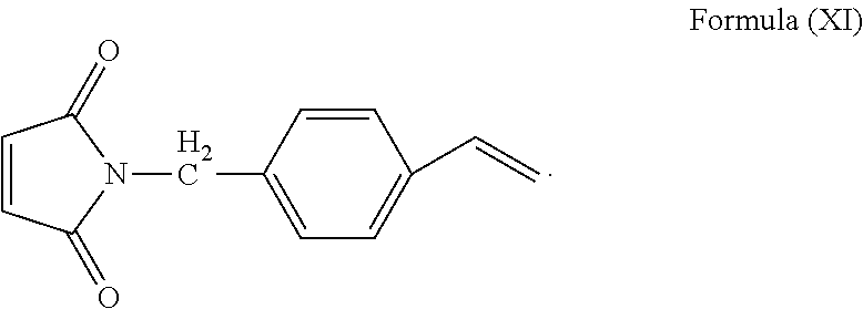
C1=CC(=O)N(CC2=CC=C(C=C)C=C2)C1=O
